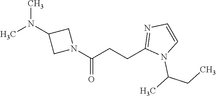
CN(C1CN(C(CCC2=NC=CN2C(CC)C)=O)C1)C
